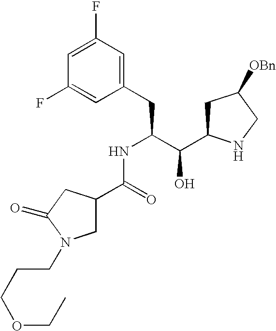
C1(F)=CC(F)=CC(CC(C(C2CC([OBn])CN2)O)NC(C2CN(CCCOCC)C(=O)C2)=O)=C1
